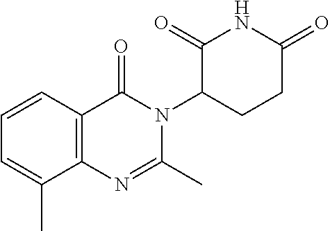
C12=C(C=CC=C1C)C(=O)N(C1CCC(=O)NC1=O)C(C)=N2
